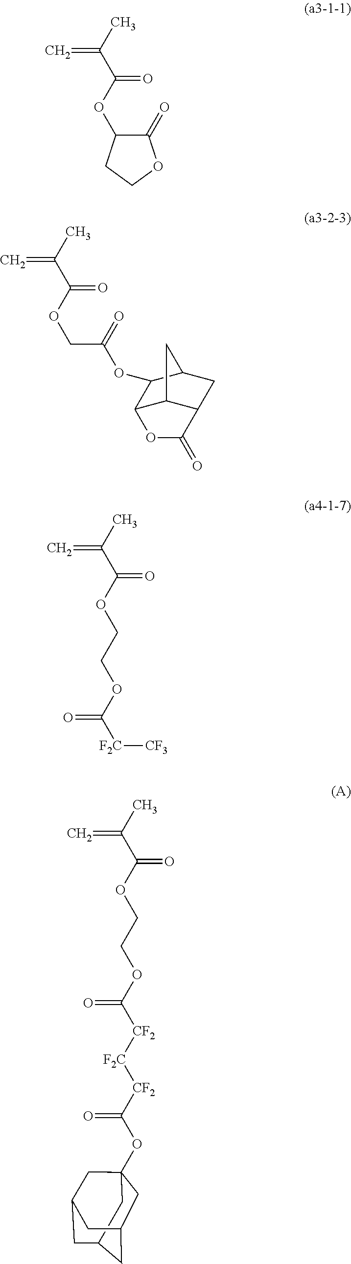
CC(C(OC1C(=O)OCC1)=O)=C.CC(C(OCC(OC1C2C3C(CC1C3)C(=O)O2)=O)=O)=C.CC(C(OCCOC([F2C][CF3])=O)=O)=C.CC(C(OCCOC([CF2][F2C][CF2]C(OC12CC3CC(CC(C1)C3)C2)=O)=O)=O)=C
